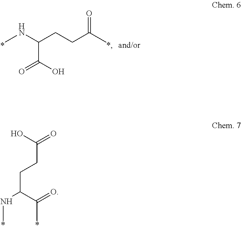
CNC(CCC(C)=O)C(O)=O.C(CCC(C(=O)C)NC)(O)=O
